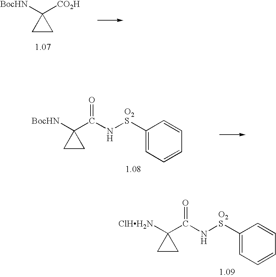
C1CC1([CO2H])[BocHN].C1CC1([BocHN])C(=O)N[O2S]C1=CC=CC=C1.C1CC1([ClHH2N])C(=O)N[O2S]C1=CC=CC=C1
